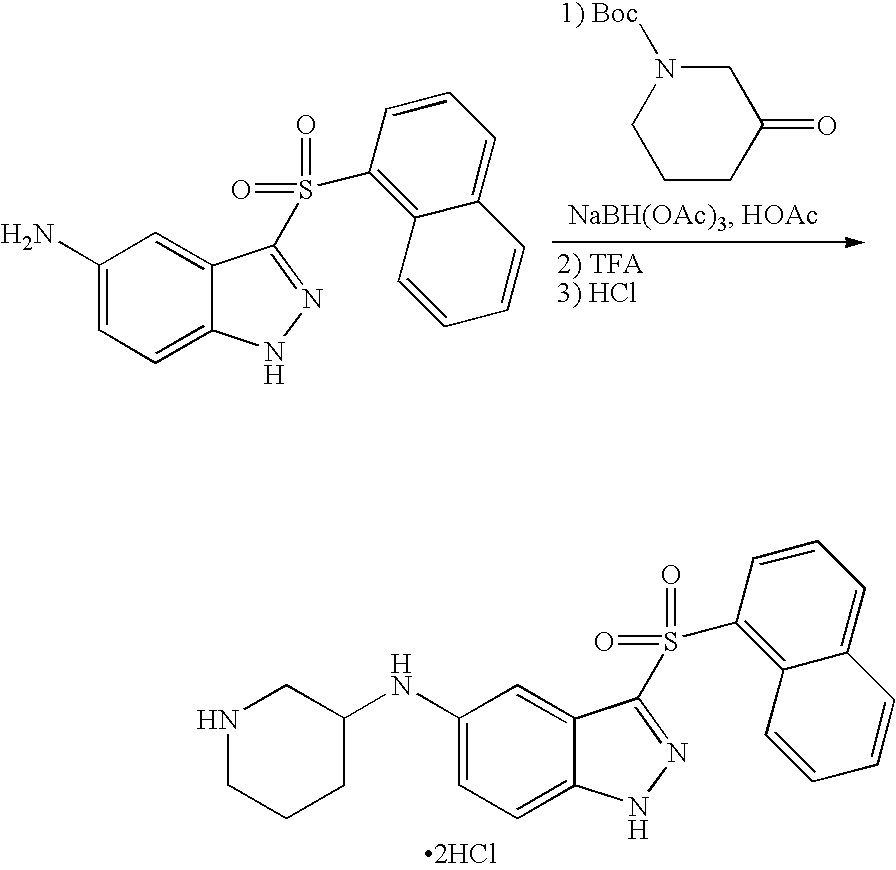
[2HCl].C1(NC2CCCNC2)=CC=C2C(=C1)C(S(=O)(=O)C1=C3C(=CC=C1)C=CC=C3)=NN2.C1(N)=CC=C2C(=C1)C(S(=O)(=O)C1=C3C(=CC=C1)C=CC=C3)=NN2.C1CCC(=O)CN1[1) Boc]
